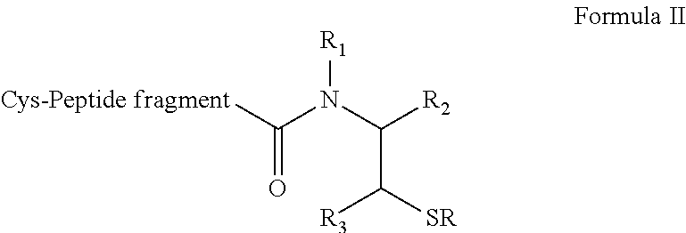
C(N(C([R2])C([SR])[R3])[R1])([Cys-Peptide fragment])=O
